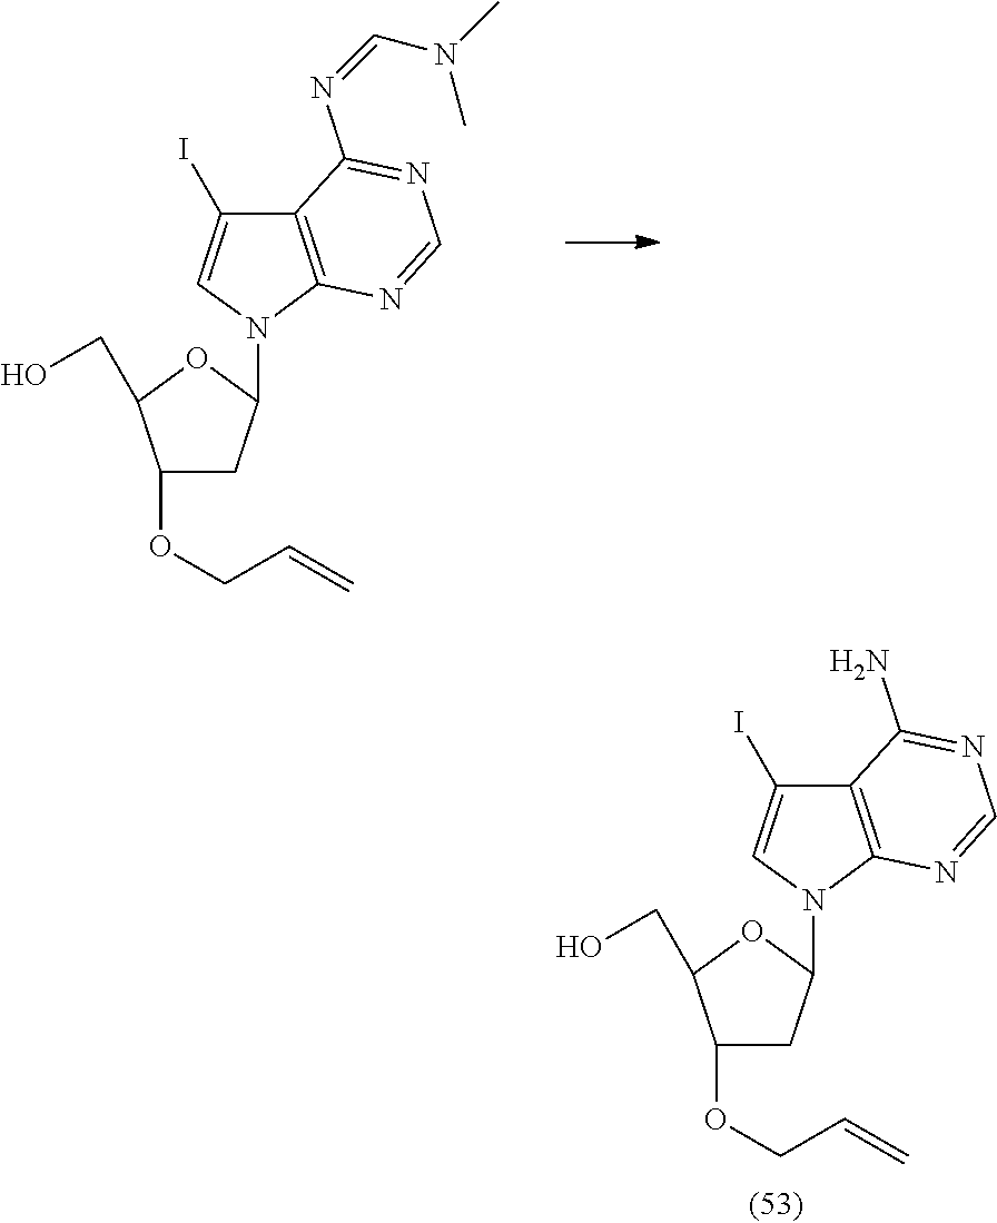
C1(OCC=C)CC(N2C3=C(C(I)=C2)C(N=CN(C)C)=NC=N3)OC1CO.C1(OCC=C)CC(N2C3=C(C(I)=C2)C(N)=NC=N3)OC1CO
